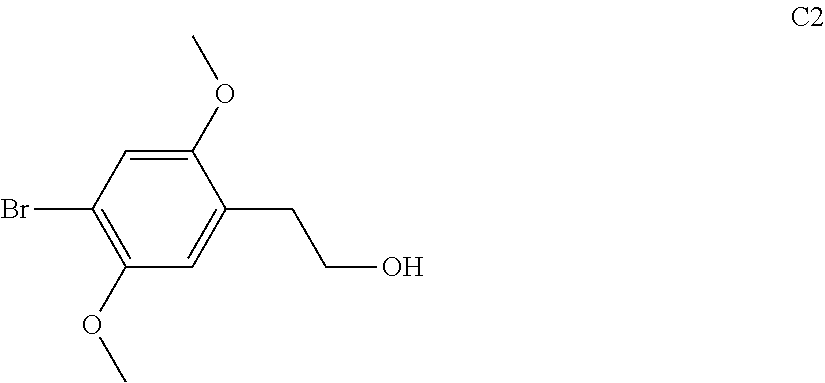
C1(OC)=CC(Br)=C(OC)C=C1CCO
